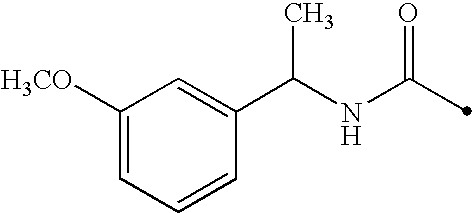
C(NC(=O)C)(C1=CC([H3CO])=CC=C1)C
